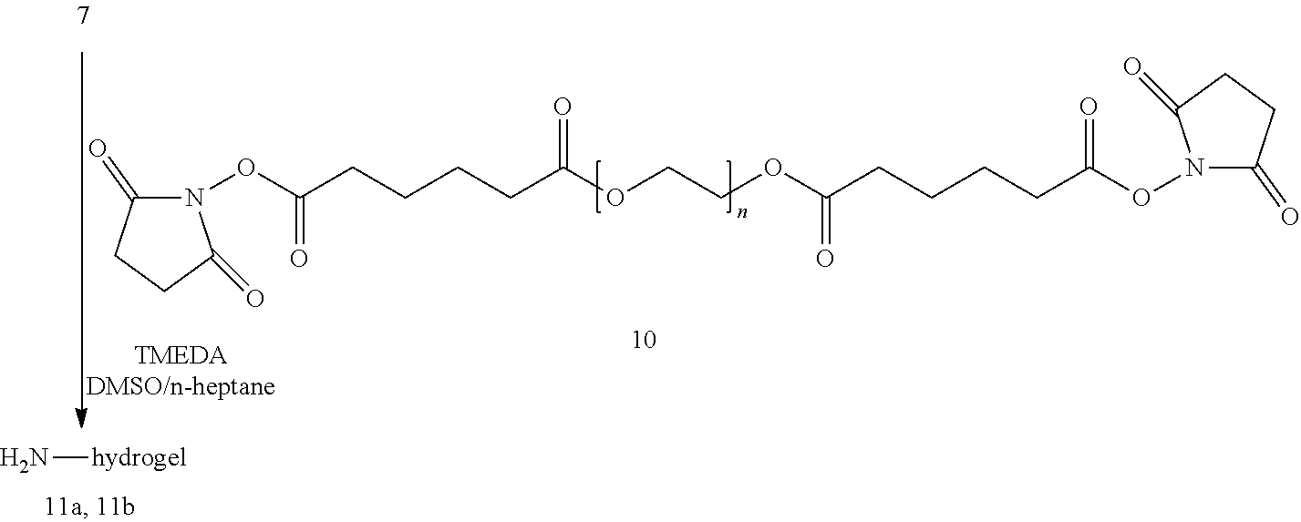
N1(OC(CCCCC(OCCOC(CCCCC(ON2C(=O)CCC2=O)=O)=O)=O)=O)C(=O)CCC1=O.N[hydrogel]
